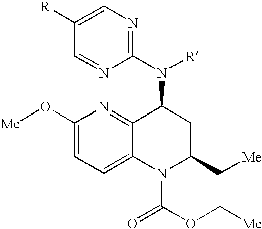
[R]C1=CN=C(N(C2C3=NC(O[Me])=CC=C3N(C(OC[Me])=O)C(C[Me])C2)[R])N=C1
